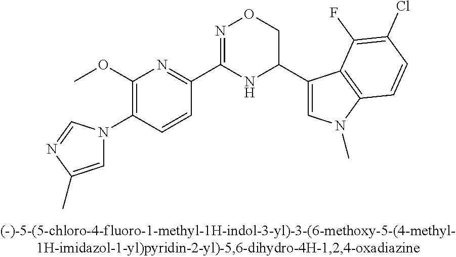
C1(OC)=C(N2C=C(C)N=C2)C=CC(C2=NOCC(C3=CN(C)C4=C3C(F)=C(Cl)C=C4)N2)=N1
